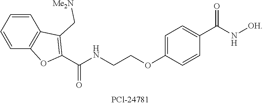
C12=C(C=CC=C1)OC(C(NCCOC1=CC=C(C(N[OH])=O)C=C1)=O)=C2C[Me2N]
